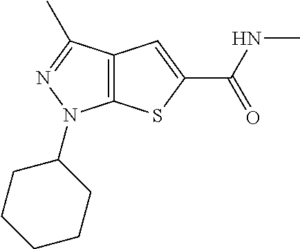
C12=C(C(C)=NN1C1CCCCC1)C=C(C(NC)=O)S2
